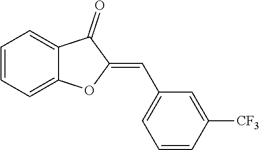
C1=CC=C2C(=C1)C(=O)C(=CC1=CC=CC([CF3])=C1)O2
